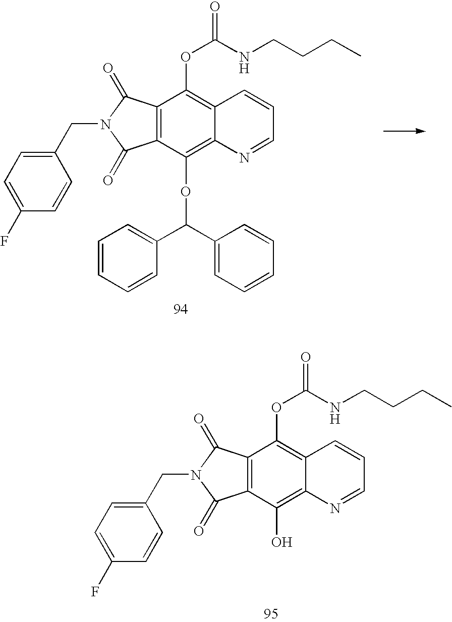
C12=C(C(OC(C3=CC=CC=C3)C3=CC=CC=C3)=C3C(=C1OC(NCCCC)=O)C=CC=N3)C(=O)N(CC1=CC=C(F)C=C1)C2=O.C12=C(C(O)=C3C(=C1OC(NCCCC)=O)C=CC=N3)C(=O)N(CC1=CC=C(F)C=C1)C2=O
